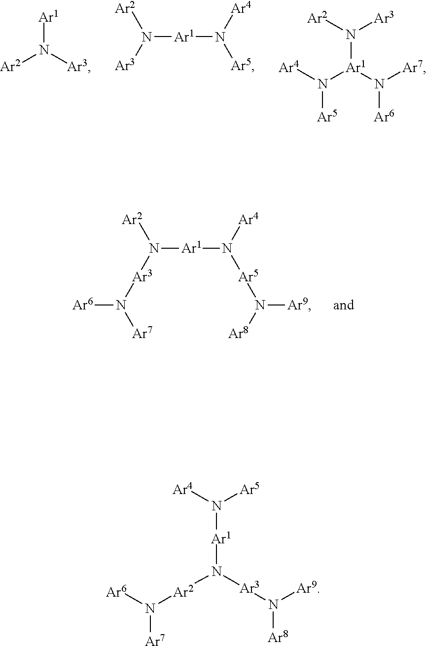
[Ar1]N([Ar2])[Ar3].N([Ar1]N([Ar4])[Ar5])([Ar2])[Ar3].[Ar1](N([Ar2])[Ar3])(N([Ar5])[Ar4])N([Ar6])[Ar7].N([Ar1]N([Ar4])[Ar5]N([Ar8])[Ar9])([Ar2])[Ar3]N([Ar7])[Ar6].[Ar3](N([Ar8])[Ar9])N([Ar2]N([Ar7])[Ar6])[Ar1]N([Ar4])[Ar5]
